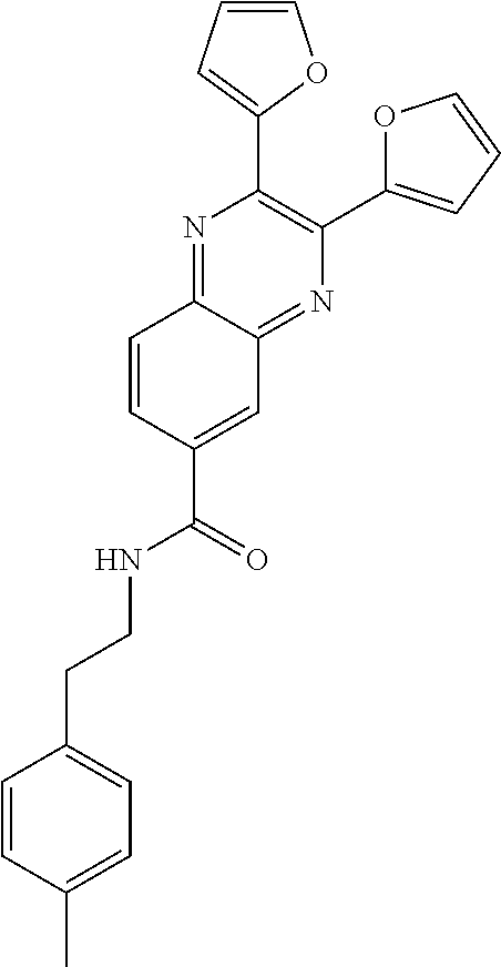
C1=CC(C)=CC=C1CCNC(C1=CC2=NC(C3=CC=CO3)=C(C3=CC=CO3)N=C2C=C1)=O
